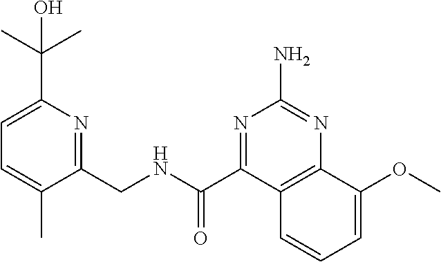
C1=C(C(C)(C)O)N=C(CNC(=O)C2=NC(N)=NC3=C2C=CC=C3OC)C(C)=C1
